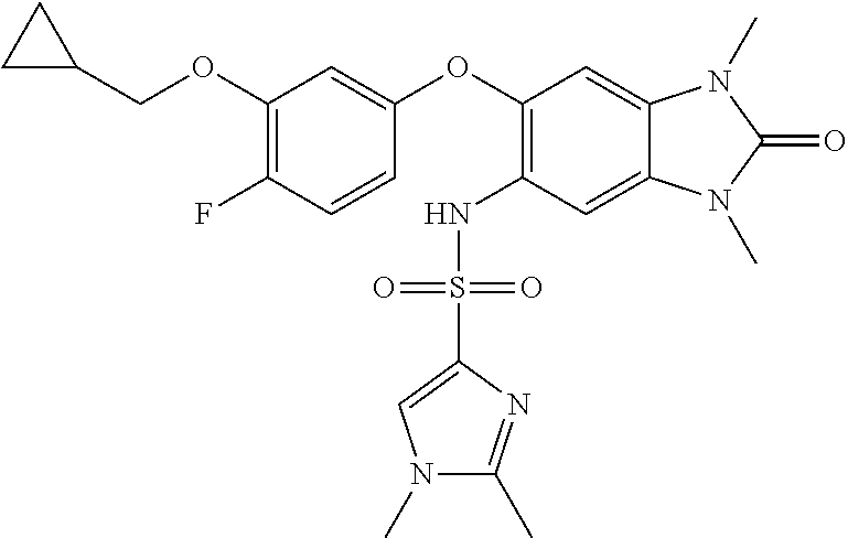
C1(OCC2CC2)=C(F)C=CC(OC2=C(NS(C3=CN(C)C(C)=N3)(=O)=O)C=C3C(=C2)N(C)C(=O)N3C)=C1
